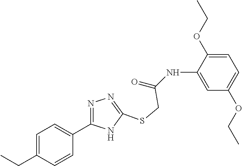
C1=C(NC(=O)CSC2=NN=C(C3=CC=C(CC)C=C3)N2)C(OCC)=CC=C1OCC
